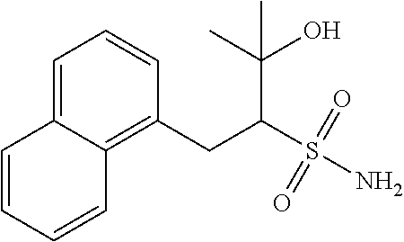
C1=C2C(=C(CC(S(=O)(=O)N)C(C)(O)C)C=C1)C=CC=C2
